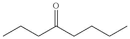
C(CC(CCCC)=O)C
